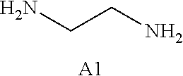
NCCN.[A1]
